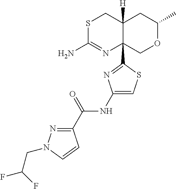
S1C(N)=NC2(C3=NC(NC(C4=NN(CC(F)F)C=C4)=O)=CS3)C([H])(C1)CC(C)OC2
